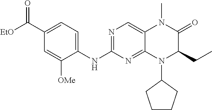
[EtO]C(C1=CC=C(NC2=NC=C3C(=N2)N(C2CCCC2)C(CC)C(=O)N3C)C([OMe])=C1)=O
